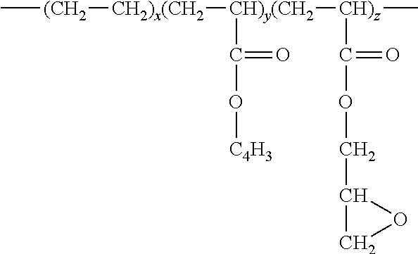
C[(CH2][CH2)x(CH2][CH)y(CH2]([CH)z](C)C(OCC1CO1)=O)C(O[C4H3])=O
